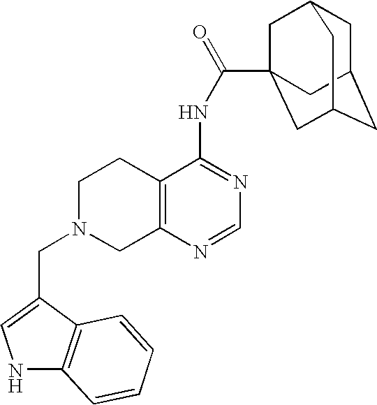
C1N(CC2=CNC3=C2C=CC=C3)CC2=C(C1)C(NC(=O)C13CC4CC(CC(C1)C4)C3)=NC=N2
